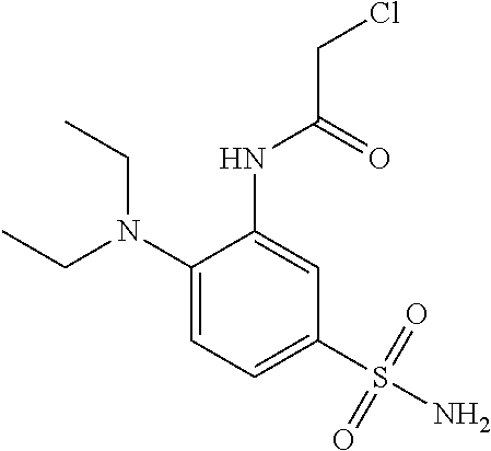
C1(N(CC)CC)=CC=C(S(N)(=O)=O)C=C1NC(CCl)=O
